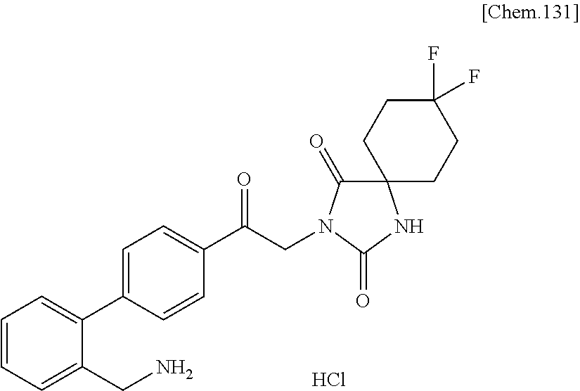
Cl.C1=C(C2=CC=CC=C2CN)C=CC(C(CN2C(=O)C3(CCC(F)(F)CC3)NC2=O)=O)=C1
